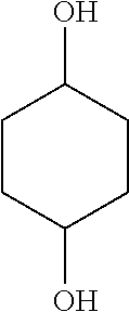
C1CC(O)CCC1O
